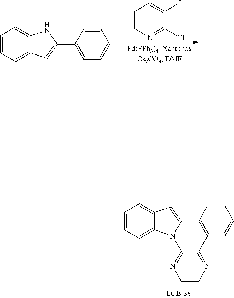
C1=CN=C(Cl)C(I)=C1.C1=CC(C2=CC3=CC=CC=C3N2)=CC=C1.C12=NC=CN=C1N1C3=CC=CC=C3C=C1C1=C2C=CC=C1
